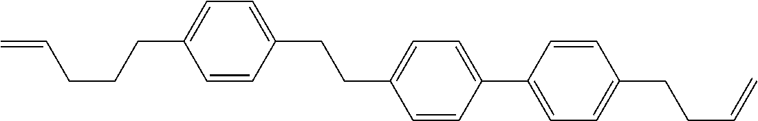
C1=CC(CCC2=CC=C(C3=CC=C(CCC=C)C=C3)C=C2)=CC=C1CCCC=C
